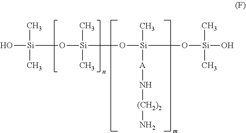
O[Si](C)(C)O[Si](C)(C)O[Si](O[Si](O)(C)C)(C)[A]N[(CH2)2]N
